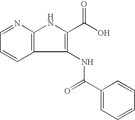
C12=C(N=CC=C1)NC(C(O)=O)=C2NC(C1=CC=CC=C1)=O
